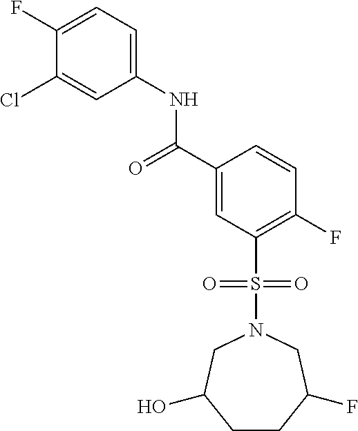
C1(F)=CC=C(NC(C2=CC(S(=O)(=O)N3CC(O)CCC(F)C3)=C(F)C=C2)=O)C=C1Cl
